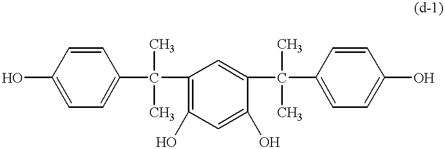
C1(O)=CC=C(C(C2=C(O)C=C(O)C(C(C3=CC=C(O)C=C3)(C)C)=C2)(C)C)C=C1
